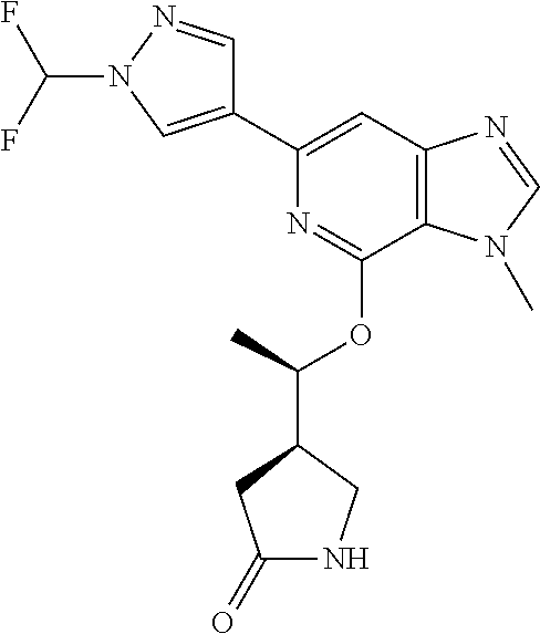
C1(C2=CC3=C(C(OC(C)C4CNC(=O)C4)=N2)N(C)C=N3)=CN(C(F)F)N=C1
